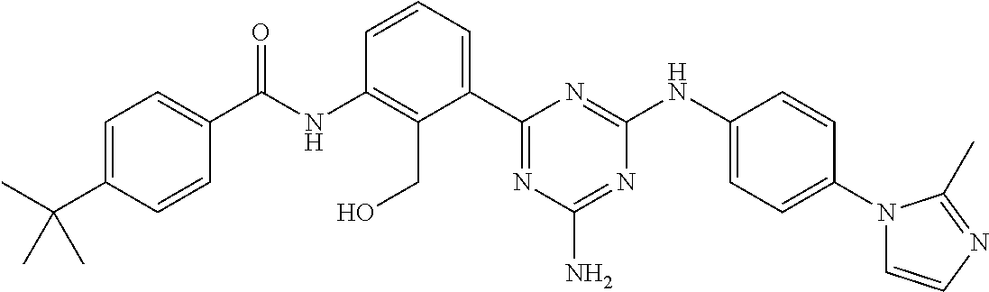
C(NC1=C(CO)C(C2=NC(N)=NC(NC3=CC=C(N4C=CN=C4C)C=C3)=N2)=CC=C1)(=O)C1=CC=C(C(C)(C)C)C=C1
